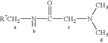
C(N(C)C)C(N[R7CH2])=O
